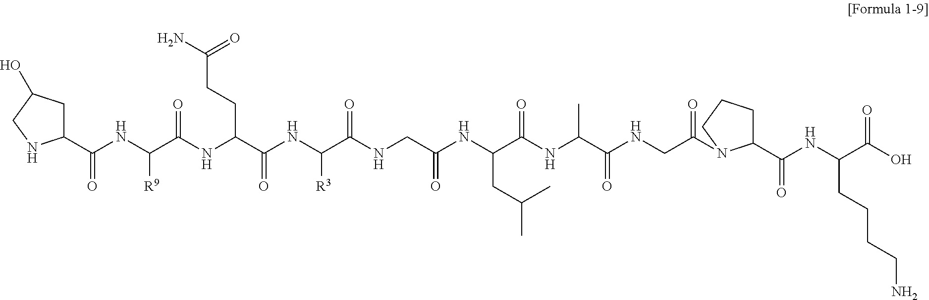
C1(C(NC(C(NC(C(NC(C(NCC(NC(C(NC(C(NCC(=O)N2C(C(NC(C(O)=O)CCCCN)=O)CCC2)=O)C)=O)CC(C)C)=O)=O)[R3])=O)CCC(N)=O)=O)[R9])=O)CC(O)CN1
